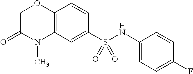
C1C(=O)N(C)C2=C(O1)C=CC(S(NC1=CC=C(F)C=C1)(=O)=O)=C2
